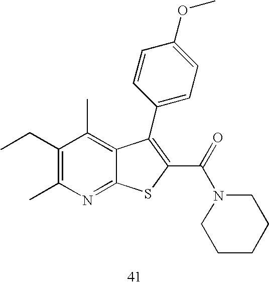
C1(CC)=C(C)N=C2C(=C1C)C(C1=CC=C(OC)C=C1)=C(C(=O)N1CCCCC1)S2
